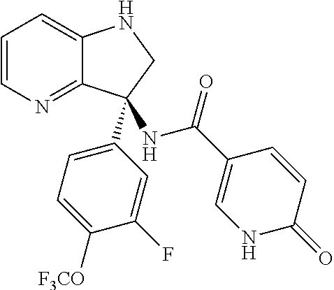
C1=CN=C2C(=C1)NCC2(C1=CC=C([F3CO])C(F)=C1)NC(C1=CNC(=O)C=C1)=O
